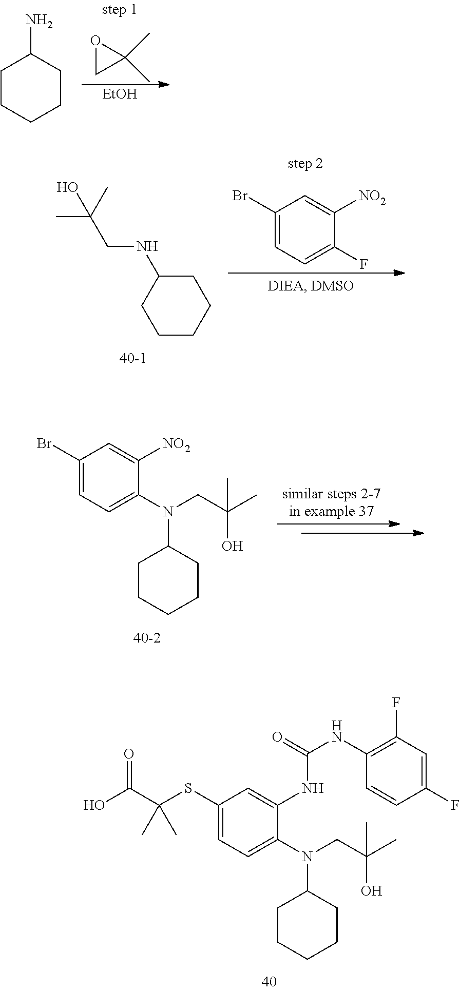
C1C(C)(C)O1.[EtOH].C1CCCCC1N.C1CCCCC1NCC(C)(C)O.C1(Br)=CC=C(F)C([NO2])=C1.C1(Br)=CC=C(N(CC(C)(O)C)C2CCCCC2)C([NO2])=C1.C1(SC(C(O)=O)(C)C)=CC=C(N(CC(C)(O)C)C2CCCCC2)C(NC(NC2=C(F)C=C(F)C=C2)=O)=C1
